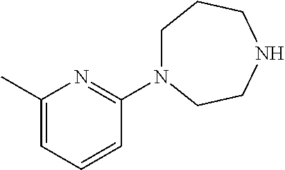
C1(C)=CC=CC(N2CCCNCC2)=N1
